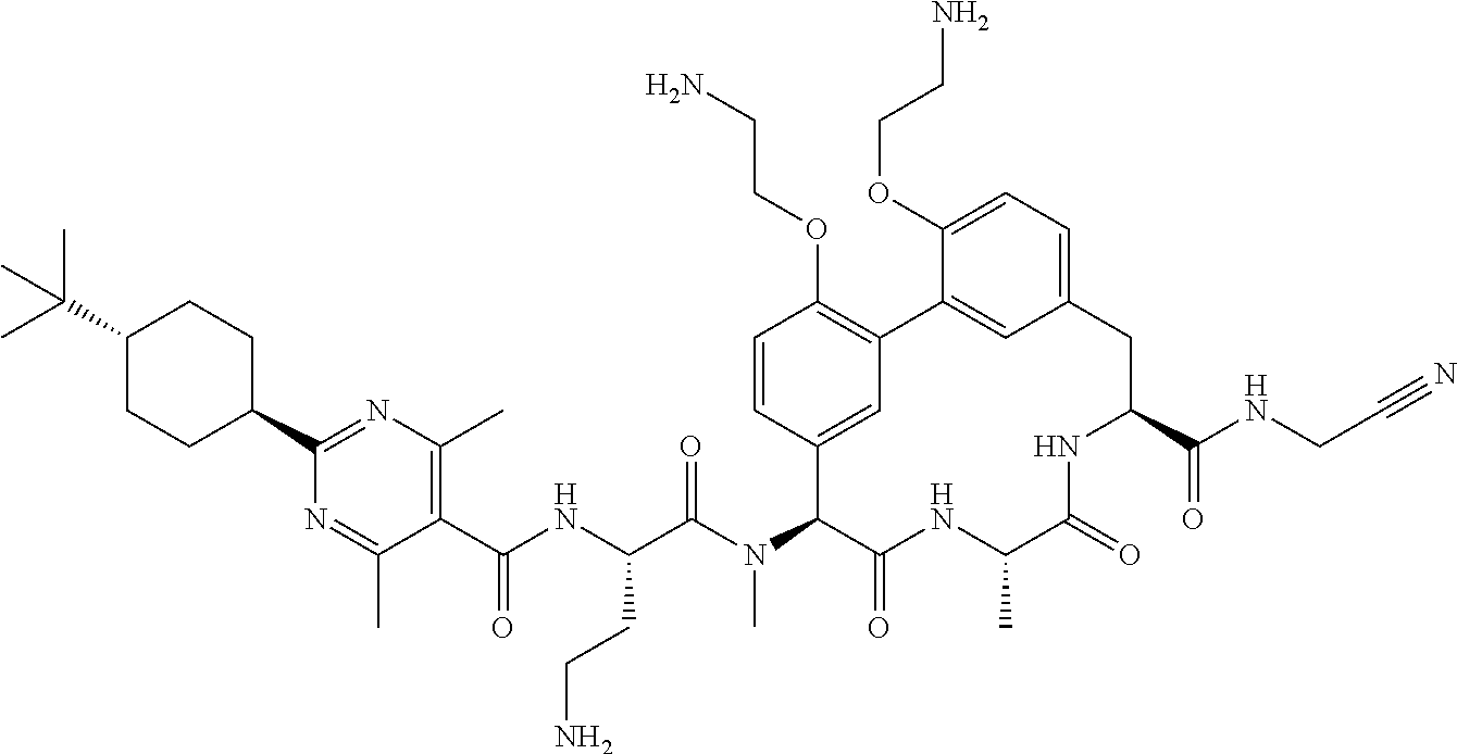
C1(C(NC(C(N(C2C(=O)NC(C)C(=O)NC(C(NCC#N)=O)CC3=CC=C(OCCN)C(=C3)C3=C(OCCN)C=CC2=C3)C)=O)CCN)=O)=C(C)N=C(C2CCC(C(C)(C)C)CC2)N=C1C
